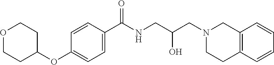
C12=C(C=CC=C1)CCN(CC(CNC(C1=CC=C(OC3CCOCC3)C=C1)=O)O)C2
